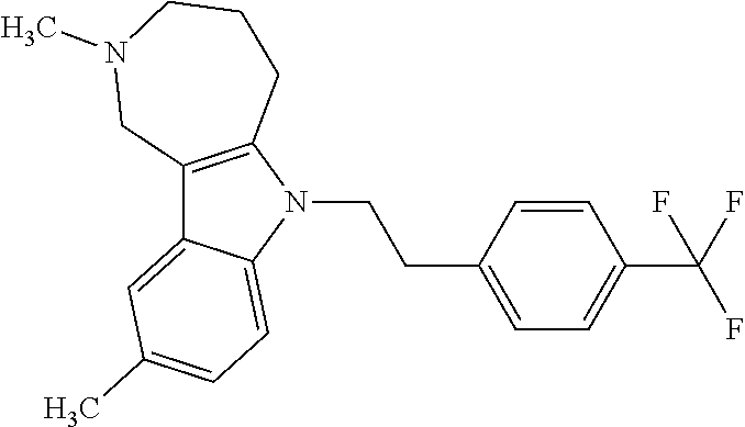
C12=C(N(CCC3=CC=C(C(F)(F)F)C=C3)C3=CC=C(C)C=C13)CCCN(C)C2
